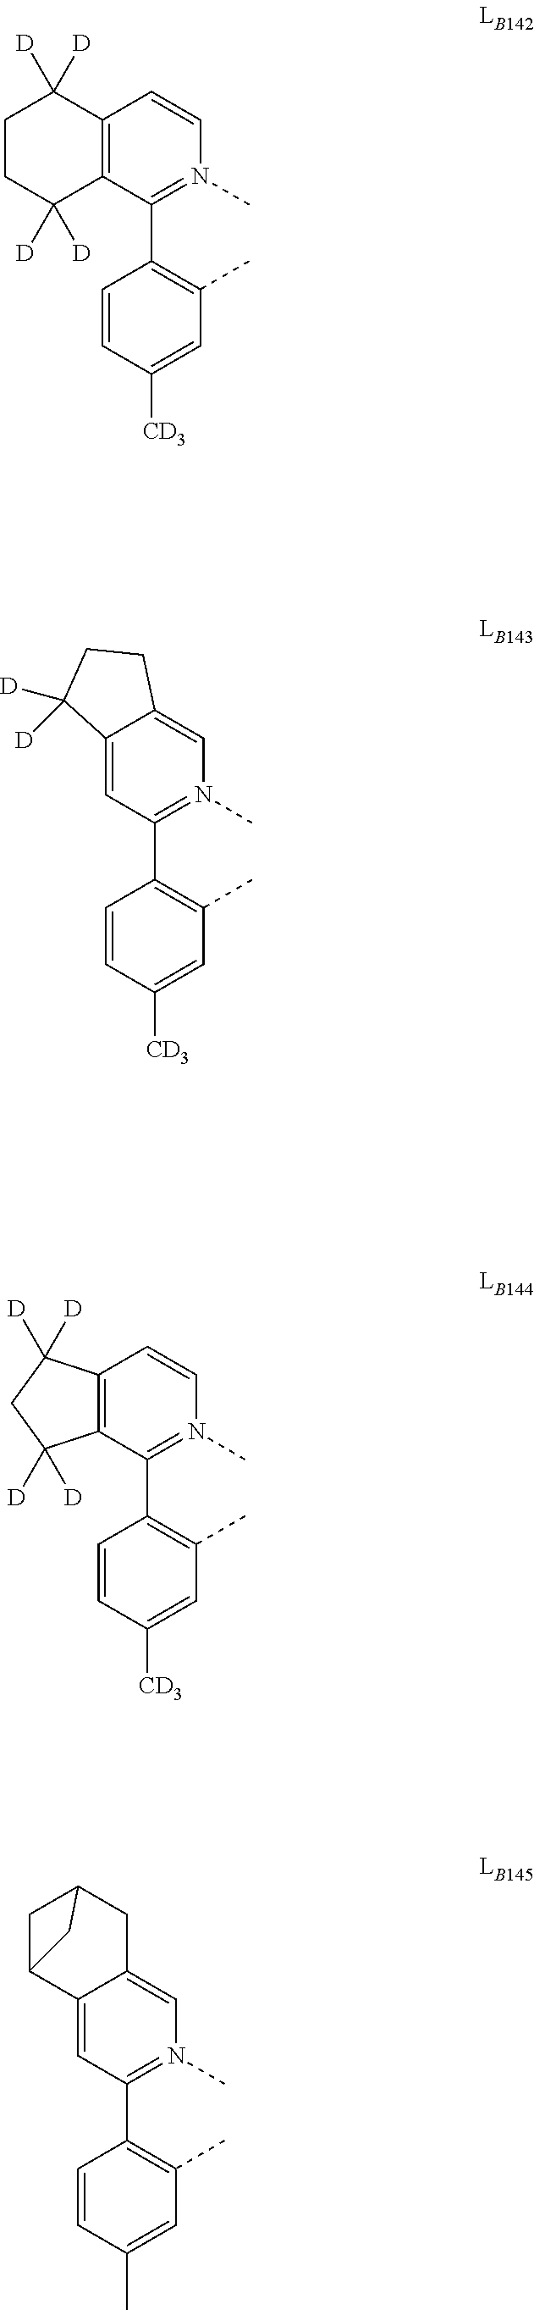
C12=C(C(C3=C(C)C=C([CD3])C=C3)=N(C)C=C1)C([D])([D])CCC2([D])[D].C12=C(C(C3=C(C)C=C([CD3])C=C3)=N(C)C=C1)C([D])([D])CC2([D])[D].C12=CC(C3=C(C)C=C(C)C=C3)=N(C)C=C1CC1CC2C1.C12=CC(C3=C(C)C=C([CD3])C=C3)=N(C)C=C1CCC2([D])[D]
